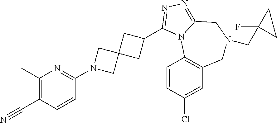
C1(C#N)=C(C)N=C(N2CC3(C2)CC(C2=NN=C4N2C2=C(CN(CC5(F)CC5)C4)C=C(Cl)C=C2)C3)C=C1
